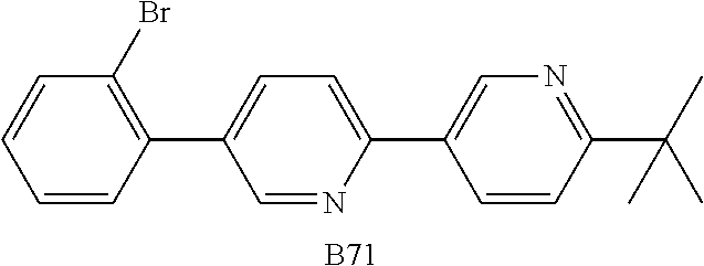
C1=NC(C2=CN=C(C(C)(C)C)C=C2)=CC=C1C1=C(Br)C=CC=C1.[B71]
